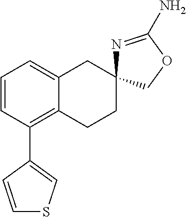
C12=C(C3=CSC=C3)C=CC=C1CC1(CC2)N=C(N)OC1
